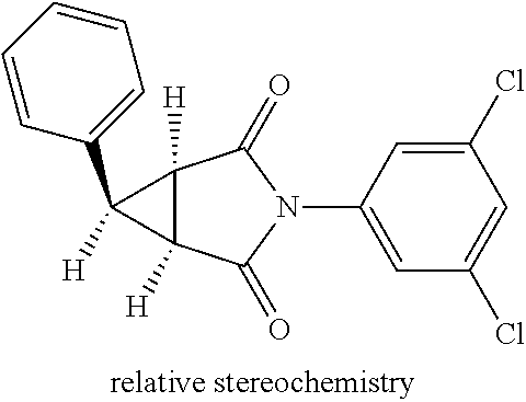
C1(Cl)=CC(N2C(=O)C3([H])C([H])(C2=O)C3(C2=CC=CC=C2)[H])=CC(Cl)=C1
